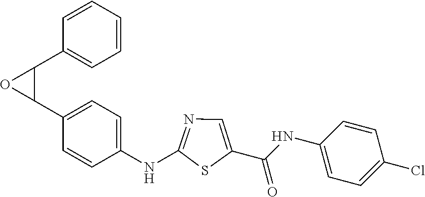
C1=CC(NC(=O)C2=CN=C(NC3=CC=C(C4C(C5=CC=CC=C5)O4)C=C3)S2)=CC=C1Cl
